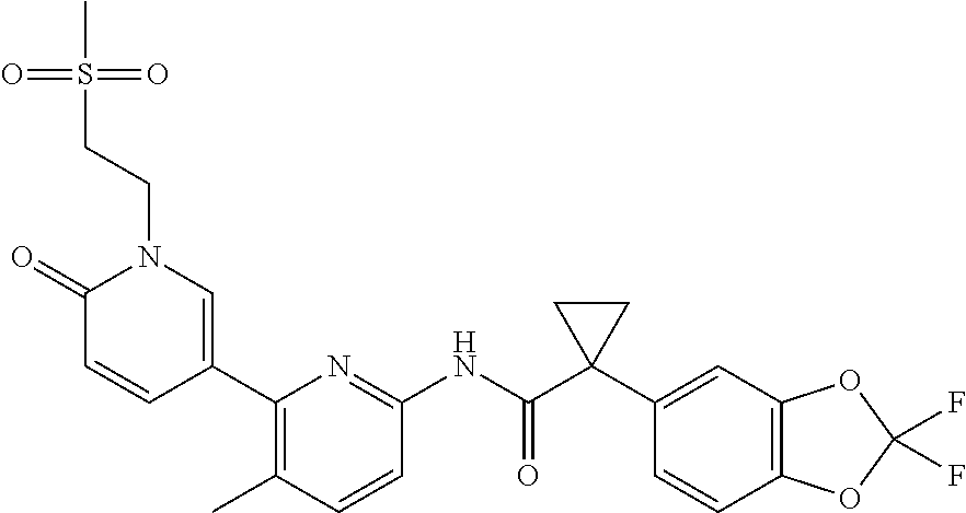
C1(=O)C=CC(C2=C(C)C=CC(NC(C3(C4=CC5=C(C=C4)OC(F)(F)O5)CC3)=O)=N2)=CN1CCS(C)(=O)=O
